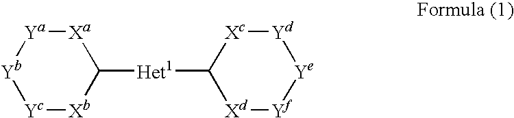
[Xa]1[Ya][Yb][Yc][Xb]C1[Het1]C1[Xd][Yf][Ye][Yd][Xc]1
